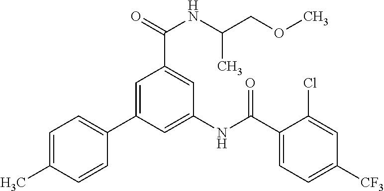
C1=C(C)C=CC(C2=CC(C(=O)NC(C)COC)=CC(NC(C3=CC=C([CF3])C=C3Cl)=O)=C2)=C1
